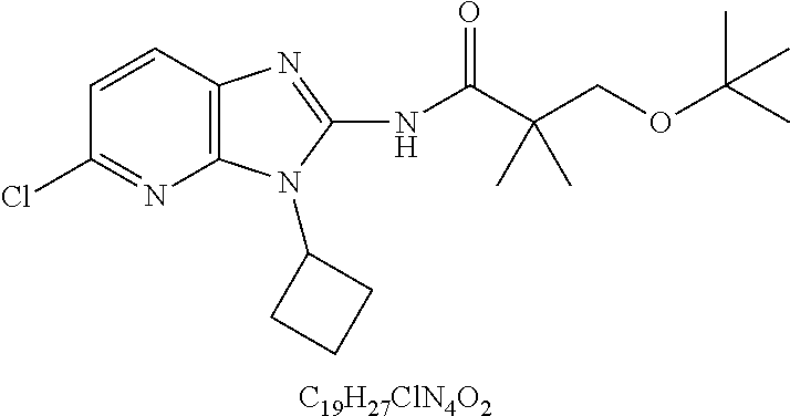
C1=CC2=C(N=C1Cl)N(C1CCC1)C(NC(C(COC(C)(C)C)(C)C)=O)=N2.[C19H27ClN4O2]
